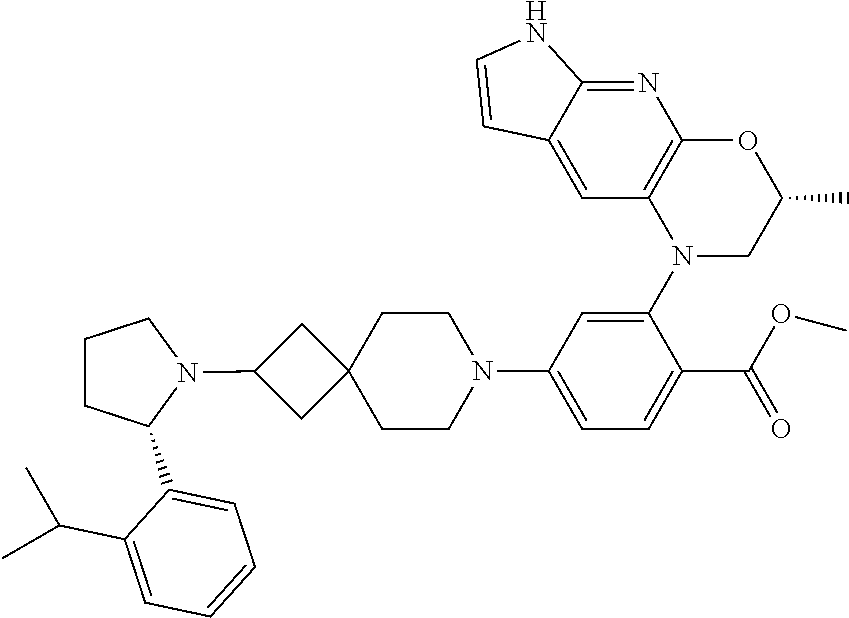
C1=C2C(=NC3=C1N(C1=CC(N4CCC5(CC4)CC(N4CCCC4C4=CC=CC=C4C(C)C)C5)=CC=C1C(OC)=O)CC(C)O3)NC=C2
